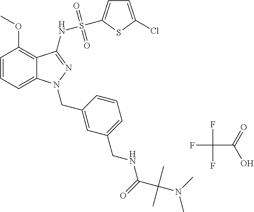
C1=CC=C2C(=C1OC)C(NS(C1=CC=C(Cl)S1)(=O)=O)=NN2CC1=CC(CNC(=O)C(N(C)C)(C)C)=CC=C1.FC(C(=O)O)(F)F
